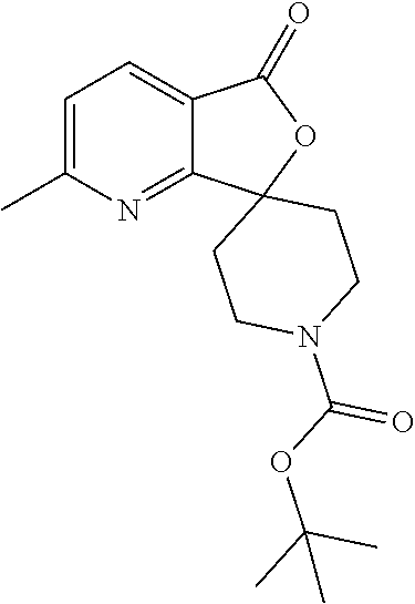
C1=C(C)N=C2C(=C1)C(=O)OC21CCN(C(=O)OC(C)(C)C)CC1
